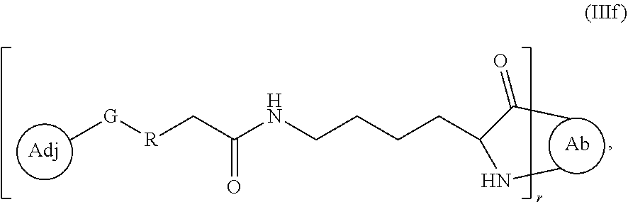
C[G][R]CC(NCCCCC(C(=O)C)NC)=O.[Adj].[Ab]
